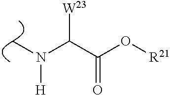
C(C(O[R21])=O)(N(C)[H])[W23]
